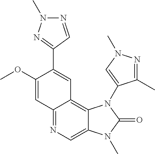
N1=CC(C2=CC3=C4C(=CN=C3C=C2OC)N(C)C(=O)N4C2=CN(C)N=C2C)=NN1C
